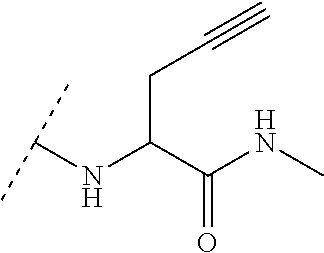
C(C(C(NC)=O)NC(C)C)C#C
